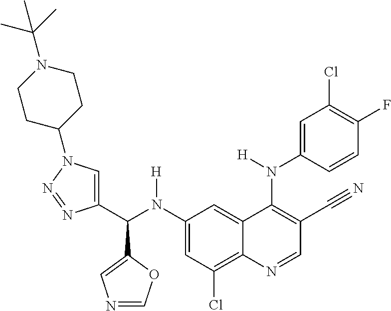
C1(N(C(C2=CN(C3CCN(C(C)(C)C)CC3)N=N2)C2=CN=CO2)[H])=CC(Cl)=C2C(=C1)C(N(C1=CC(Cl)=C(F)C=C1)[H])=C(C#N)C=N2
